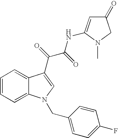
C1=C2C(=CC=C1)C(C(C(NC1=CC(=O)CN1C)=O)=O)=CN2CC1=CC=C(F)C=C1
